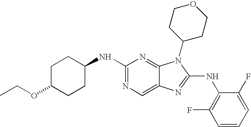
N1=C(NC2CCC(OCC)CC2)N=C2C(=C1)N=C(NC1=C(F)C=CC=C1F)N2C1CCOCC1
